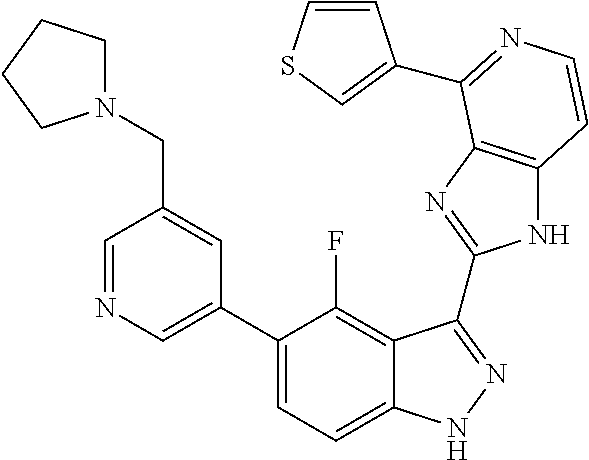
C1=C(C2=CC=C3C(=C2F)C(C2=NC4=C(N2)C=CN=C4C2=CSC=C2)=NN3)C=C(CN2CCCC2)C=N1
